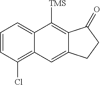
C1=CC(Cl)=C2C(=C1)C([TMS])=C1C(=C2)CCC1=O
